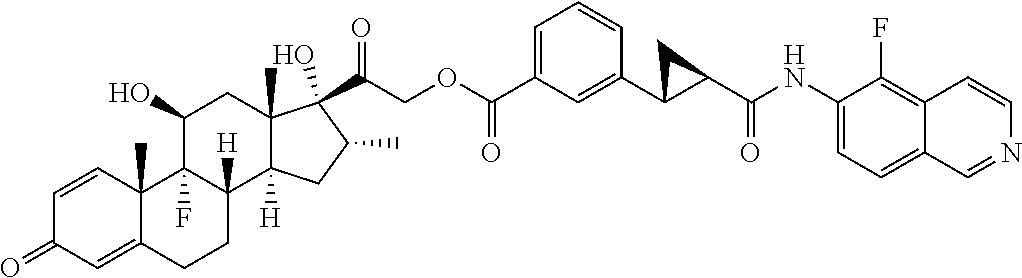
C1=CC2(C)C(=CC1=O)CCC1([H])C2(F)C(O)CC2(C)C1([H])CC(C)C2(C(=O)COC(C1=CC=CC(C2CC2C(NC2=CC=C3C(=C2F)C=CN=C3)=O)=C1)=O)O
